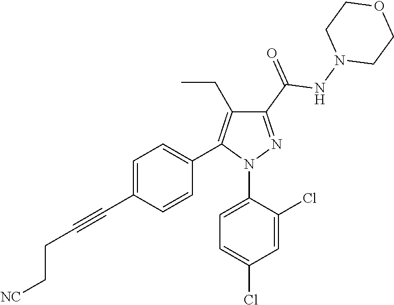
C1=C(C#CCC[NC])C=CC(C2=C(CC)C(C(=O)NN3CCOCC3)=NN2C2=CC=C(Cl)C=C2Cl)=C1
